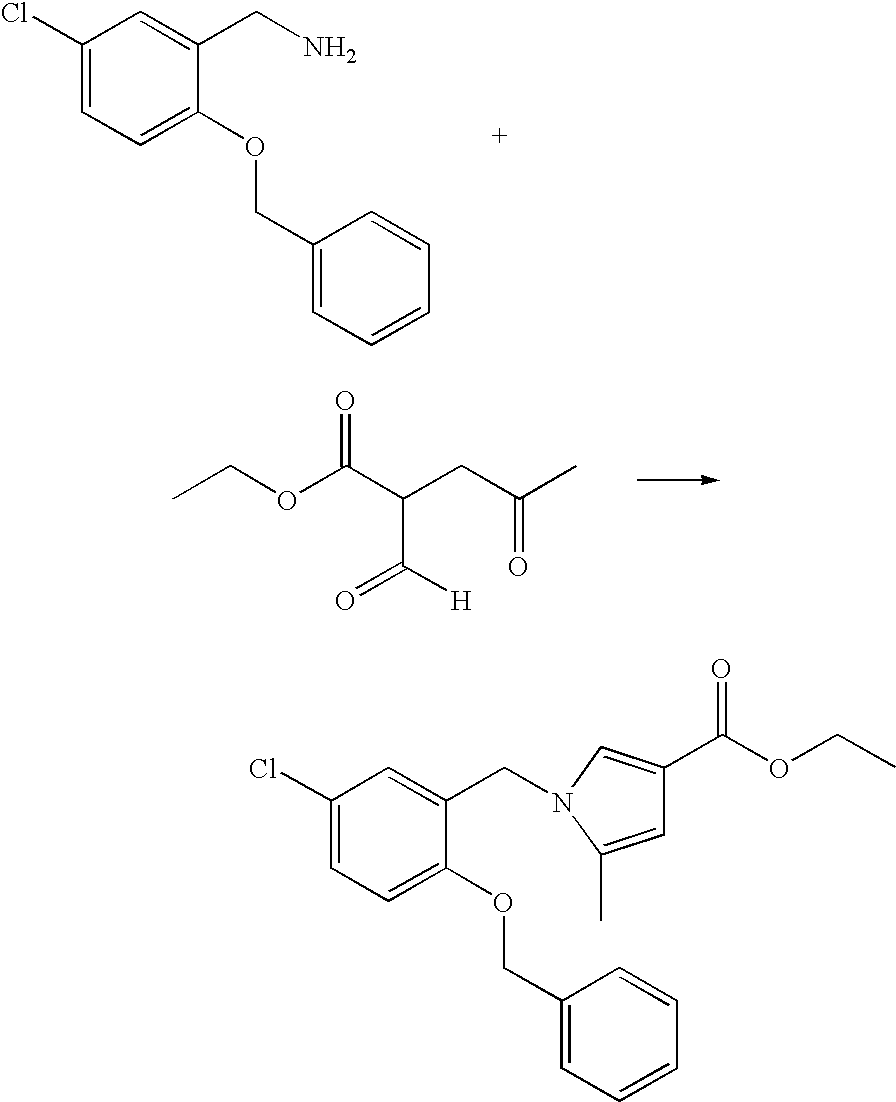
C1(Cl)=CC=C(OCC2=CC=CC=C2)C(CN)=C1.CCOC(C(CC(C)=O)C([H])=O)=O.C1(Cl)=CC=C(OCC2=CC=CC=C2)C(CN2C=C(C(OCC)=O)C=C2C)=C1
